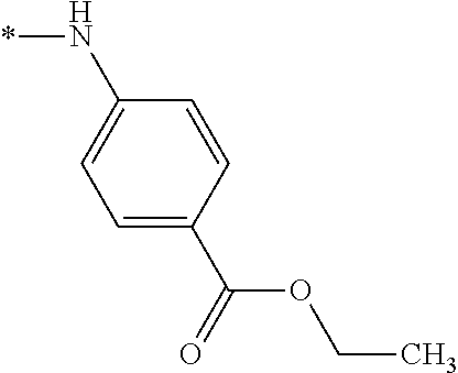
*NC1=CC=C(C(OCC)=O)C=C1
